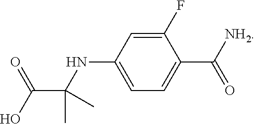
C1(NC(C)(C(=O)O)C)=CC=C(C([NH2])=O)C(F)=C1
